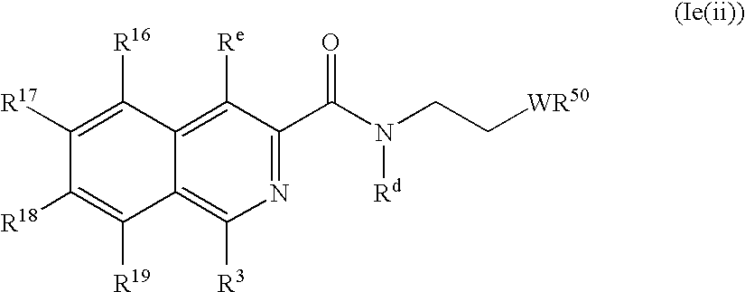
N1=C(C(N(CC[WR50])[Rd])=O)C([Re])=C2C(=C1[R3])C([R19])=C([R18])C([R17])=C2[R16]
